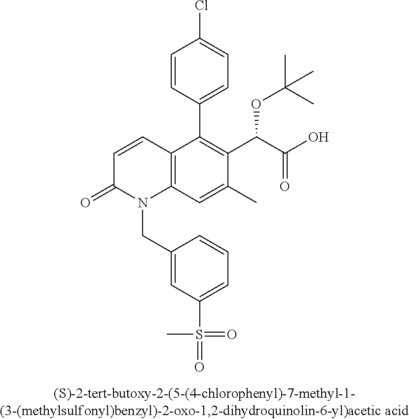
C1=CC2=C(N(CC3=CC(S(=O)(C)=O)=CC=C3)C1=O)C=C(C)C(C(C(O)=O)OC(C)(C)C)=C2C1=CC=C(Cl)C=C1
